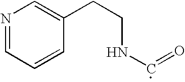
N1=CC=CC(CCNC=O)=C1
